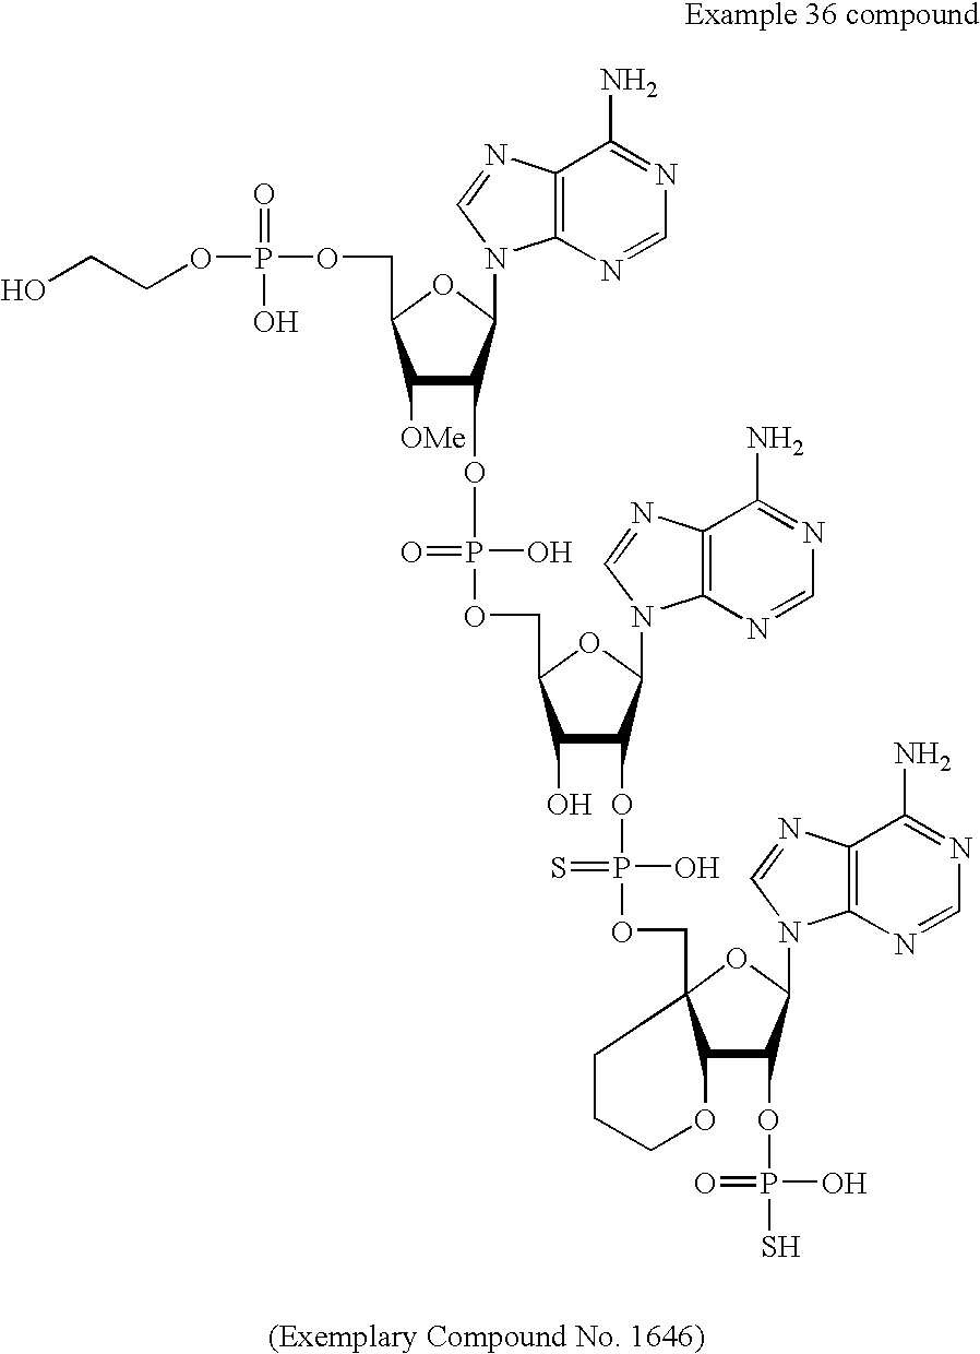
OCCOP(OCC1C([OMe])C(OP(O)(=O)OCC2C(O)C(OP(O)(=S)OCC34C(C(OP(S)(O)=O)C(N5C6=C(N=C5)C(N)=NC=N6)O3)OCCC4)C(N3C4=C(N=C3)C(N)=NC=N4)O2)C(N2C3=C(N=C2)C(N)=NC=N3)O1)(=O)O
